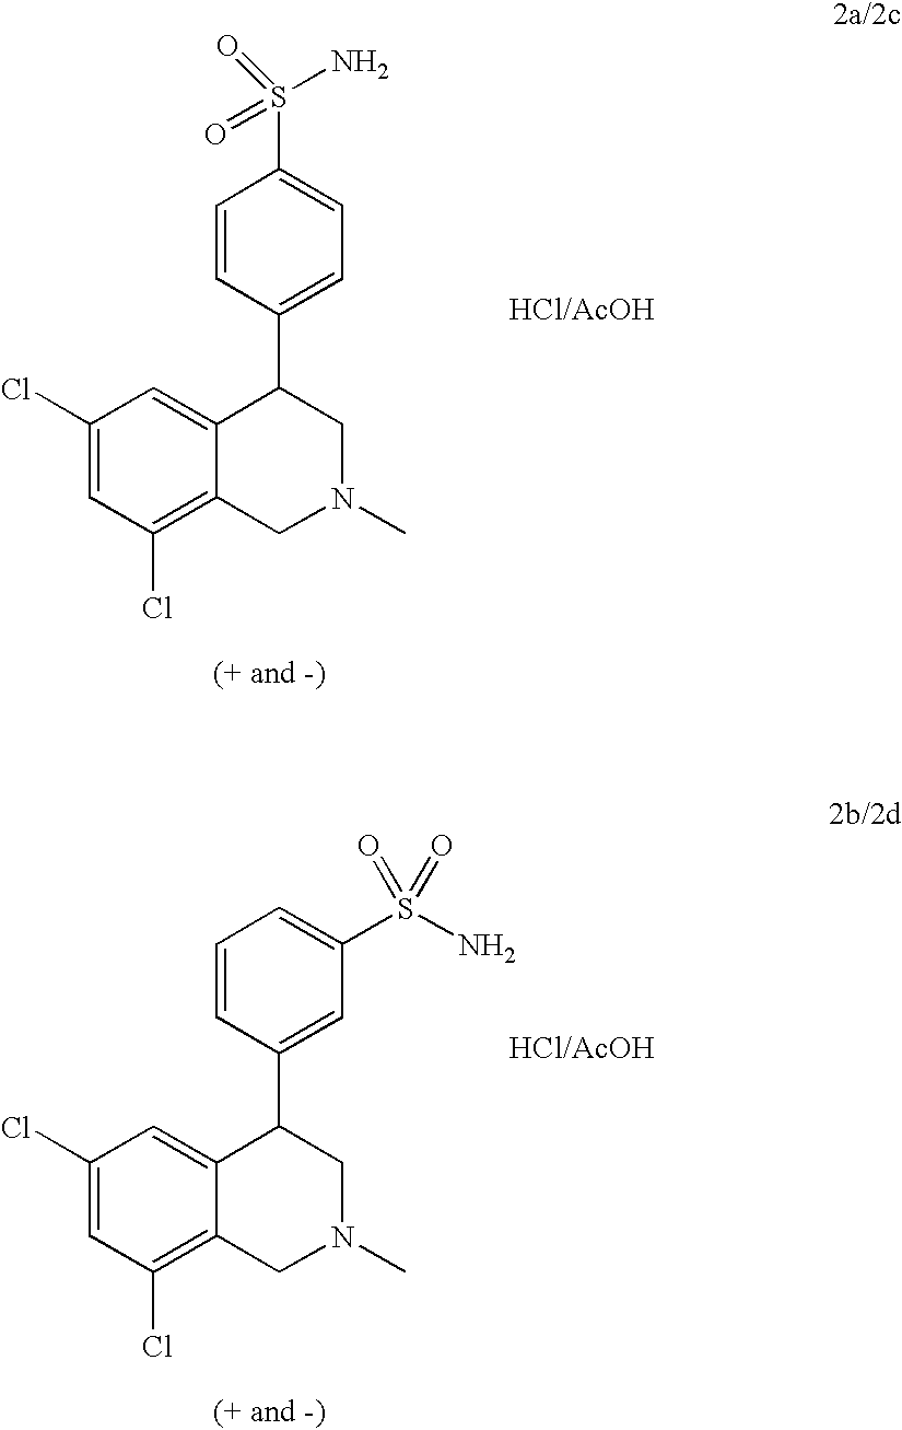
C1(Cl)=CC(Cl)=C2C(=C1)C(C1=CC=C(S(=O)(N)=O)C=C1)CN(C)C2.[HCl/AcOH].C1(Cl)=CC(Cl)=C2C(=C1)C(C1=CC(S(N)(=O)=O)=CC=C1)CN(C)C2.[HCl/AcOH]
